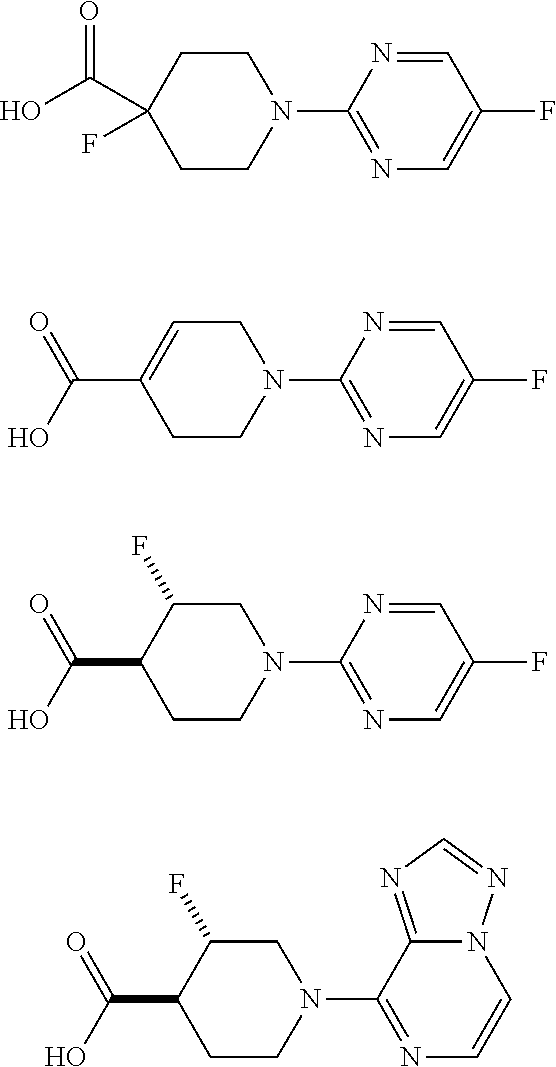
N1(C2=NC=C(F)C=N2)CCC(F)(C(O)=O)CC1.N1(C2=NC=C(F)C=N2)CC=C(C(O)=O)CC1.N1(C2=NC=C(F)C=N2)CC(F)C(C(O)=O)CC1.N1(C2=NC=CN3C2=NC=N3)CC(F)C(C(O)=O)CC1
